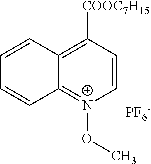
[COOC7H15]C1=C2C(=[N+](OC)C=C1)C=CC=C2.[PF6-]
